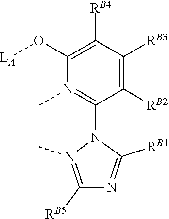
O(C1=C([RB4])C([RB3])=C([RB2])C(N2C([RB1])=NC([RB5])=N2C)=N1C)[LA]
